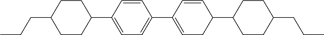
C1(C2=CCC(C3CCC(CCC)CC3)C=C2)=CC=C(C2CCC(CCC)CC2)C=C1
